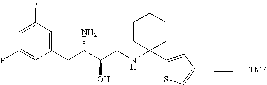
C1=C(F)C=C(CC(C(CNC2(C3=CC(C#C[TMS])=CS3)CCCCC2)O)N)C=C1F
